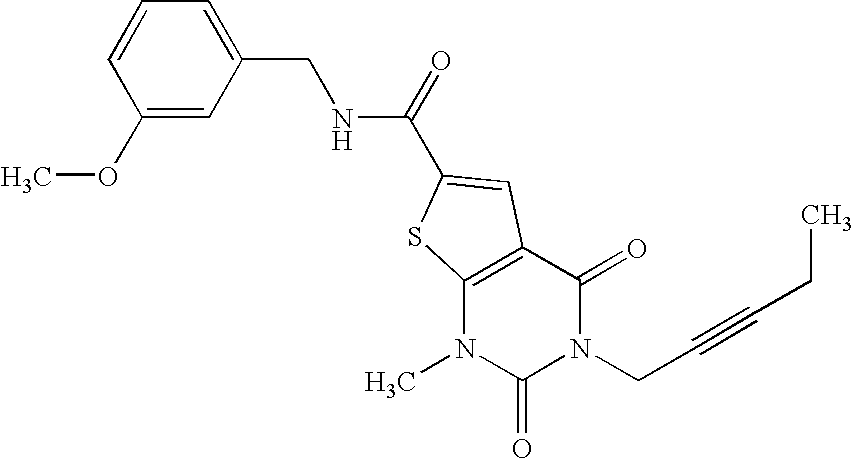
C1=CC(OC)=CC(CNC(=O)C2=CC3=C(N(C)C(=O)N(CC#CCC)C3=O)S2)=C1
